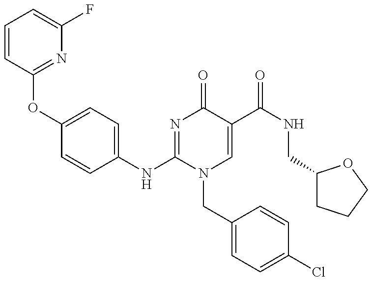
C1=CC(OC2=CC=C(NC3=NC(=O)C(C(NCC4CCCO4)=O)=CN3CC3=CC=C(Cl)C=C3)C=C2)=NC(F)=C1
